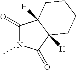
C1(=O)N(C)C(=O)C2([H])C1([H])CCCC2
